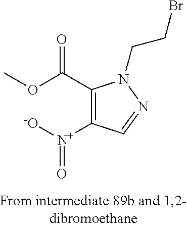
C1(C(OC)=O)=C([N+](=O)[O-])C=NN1CCBr
